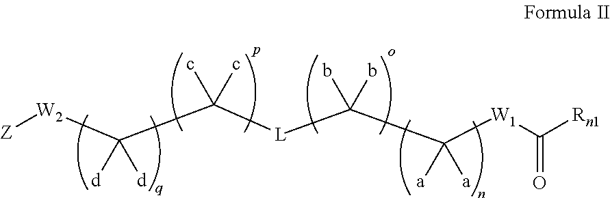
[Z][W2]C(C([L]C(C([W1]C([Rn1])=O)([a])[a])(b)b)(c)c)([d])[d]
